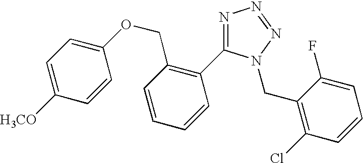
N1=C(C2=C(COC3=CC=C([H3CO])C=C3)C=CC=C2)N(CC2=C(Cl)C=CC=C2F)N=N1
